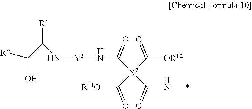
N([Y2]NC([X2](C([OR12])=O)(C(N*)=O)C([R11O])=O)=O)C(C([R])O)[R]
